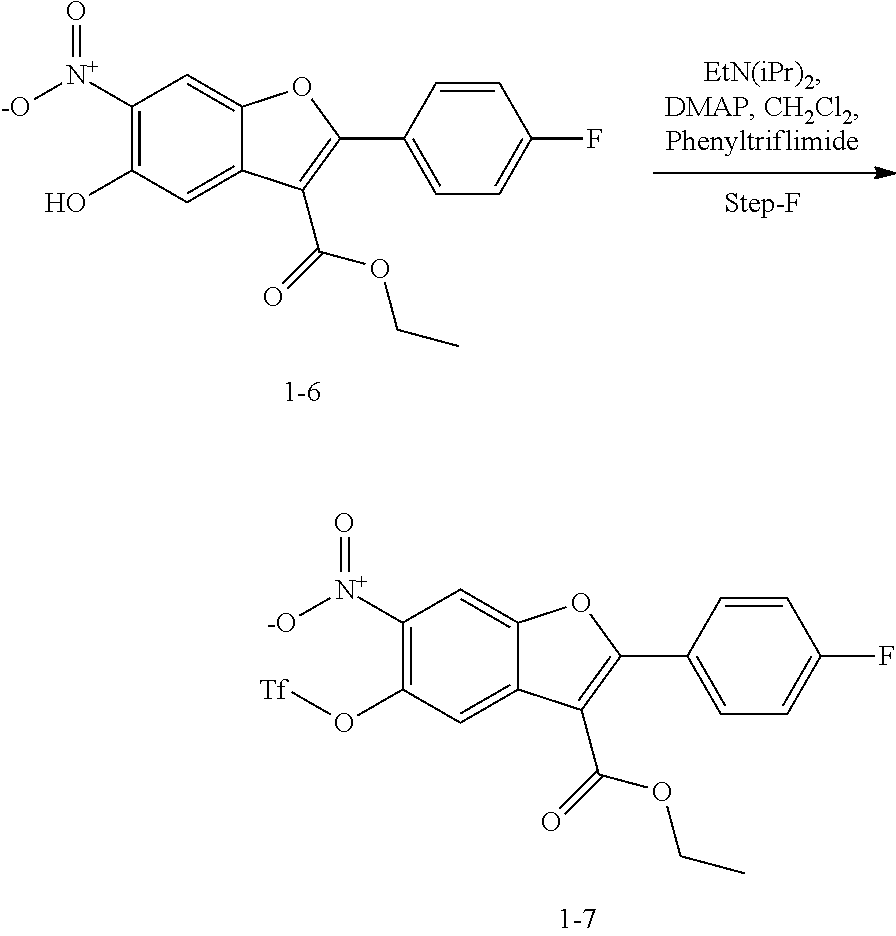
C1([N+]([-O])=O)=C(O[Tf])C=C2C(=C1)OC(C1=CC=C(F)C=C1)=C2C(=O)OCC.C1([N+]([-O])=O)=C(O)C=C2C(=C1)OC(C1=CC=C(F)C=C1)=C2C(=O)OCC
